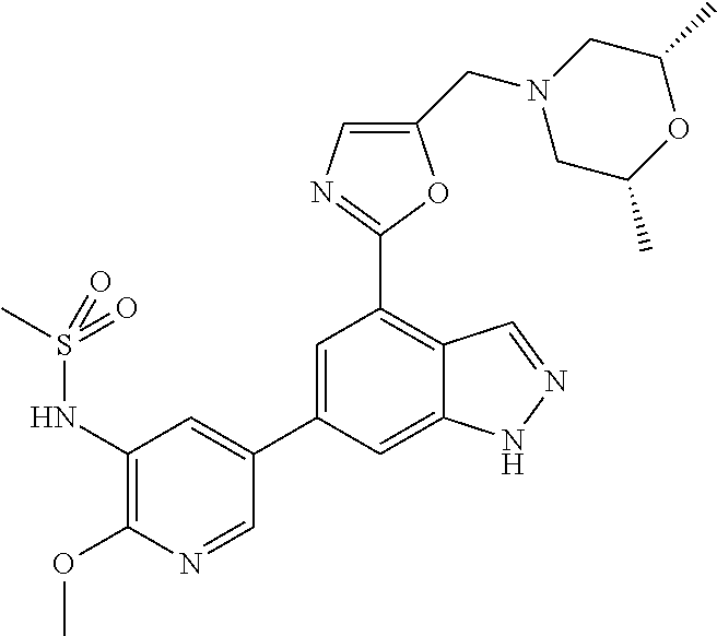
C1=C(C2=CC(NS(C)(=O)=O)=C(OC)N=C2)C=C2C(=C1C1=NC=C(CN3CC(C)OC(C)C3)O1)C=NN2
